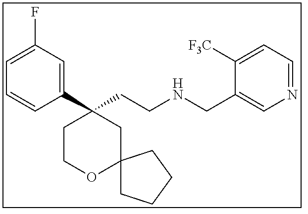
C1(C2(CCNCC3=CN=CC=C3[F3C])CCOC3(C2)CCCC3)=CC(F)=CC=C1
